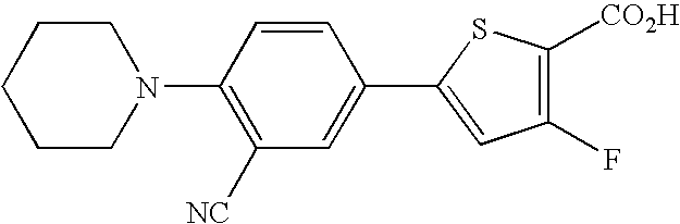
C1(N2CCCCC2)=C([NC])C=C(C2=CC(F)=C([CO2H])S2)C=C1
